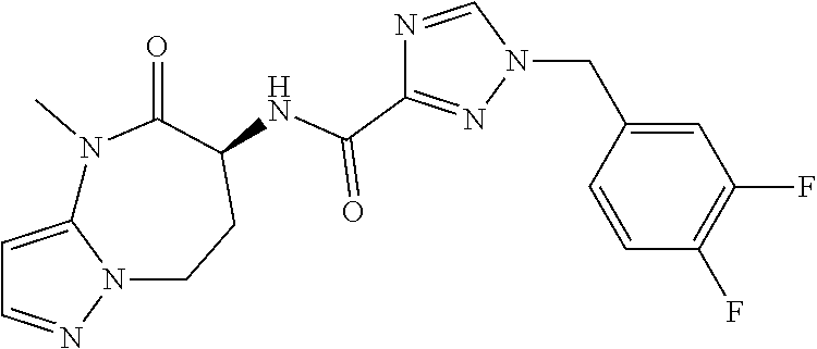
C1=C2N(N=C1)CCC(NC(C1=NN(CC3=CC(F)=C(F)C=C3)C=N1)=O)C(=O)N2C
